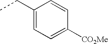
C1(CC)=CC=C([CO2Me])C=C1
